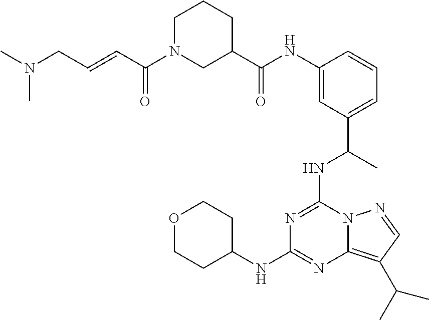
N(C1=NC(NC2CCOCC2)=NC2=C(C(C)C)C=NN12)C(C1=CC=CC(NC(C2CCCN(C(C=CCN(C)C)=O)C2)=O)=C1)C
